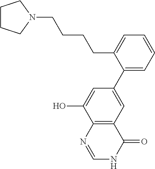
C1CCN(CCCCC2=CC=CC=C2C2=CC3=C(C(O)=C2)N=CNC3=O)C1
